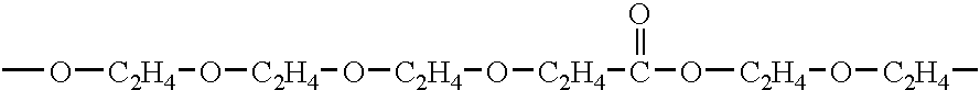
CO[C2H4]O[C2H4]O[C2H4]O[C2H4]C(O[C2H4]O[C2H4]C)=O
